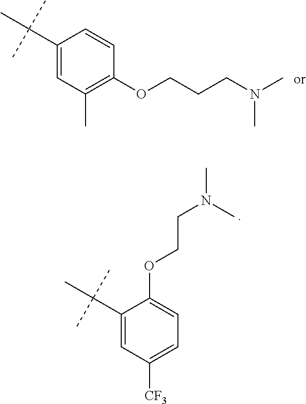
C1(C(C)(C)C)=CC([CF3])=CC=C1OCCN(C)C.C1(C(C)(C)C)=CC(C)=C(OCCCN(C)C)C=C1
